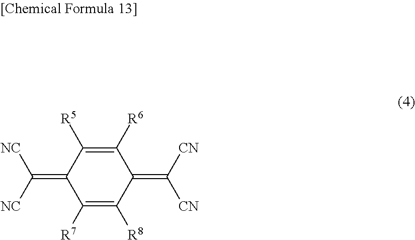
C1([R6])=C([R5])C(=C([NC])[NC])C([R7])=C([R8])C1=C([CN])[CN]
